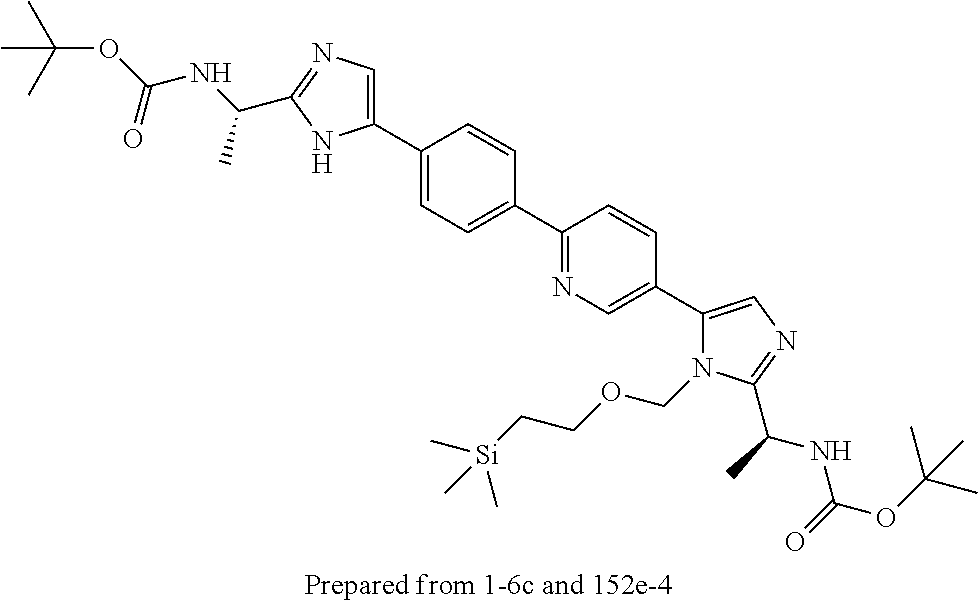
C1(C2=CC=C(C3=NC=C(C4=CN=C(C(C)NC(=O)OC(C)(C)C)N4COCC[Si](C)(C)C)C=C3)C=C2)=CN=C(C(NC(OC(C)(C)C)=O)C)N1
